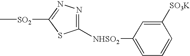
C1([NHSO2]C2=CC=CC([SO3K])=C2)=NN=C([SO2]C)S1
